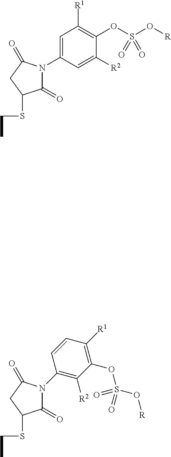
C1=C(N2C(=O)C(SCC)CC2=O)C=C([R2])C(OS(O[R])(=O)=O)=C1[R1].C1(=O)C(SCC)CC(=O)N1C1=C([R2])C(OS(O[R])(=O)=O)=C([R1])C=C1
